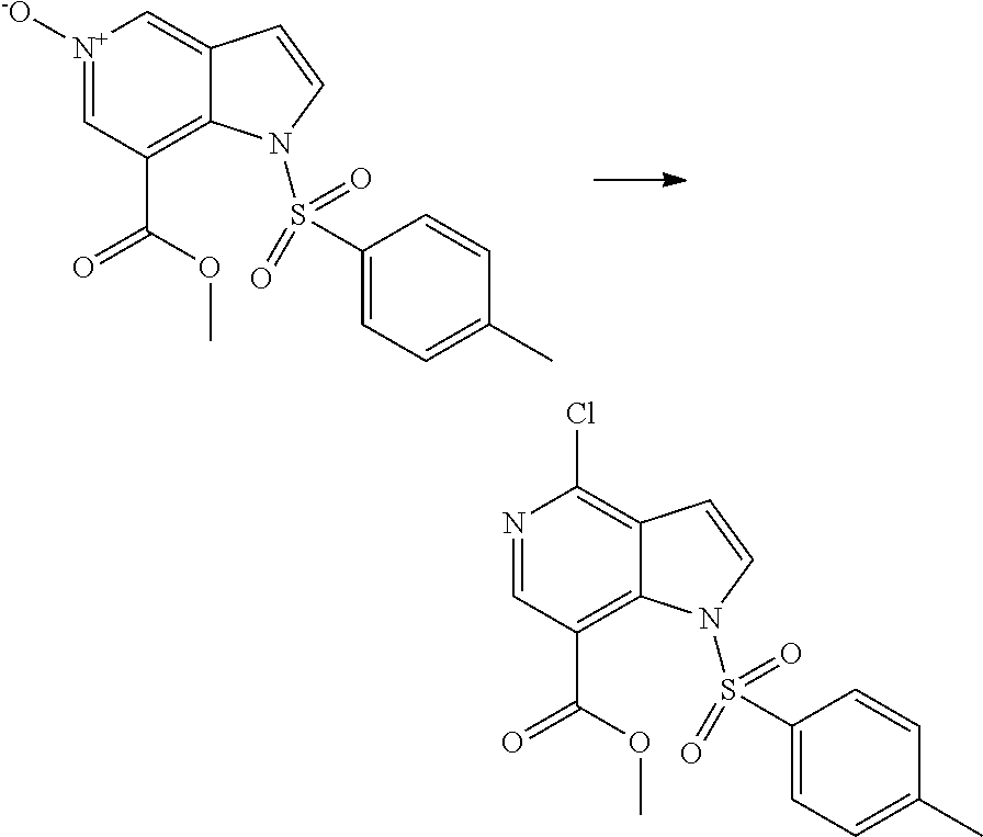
[N+]1([-O])=CC(C(=O)OC)=C2C(=C1)C=CN2S(C1=CC=C(C)C=C1)(=O)=O.N1=CC(C(=O)OC)=C2C(=C1Cl)C=CN2S(C1=CC=C(C)C=C1)(=O)=O
